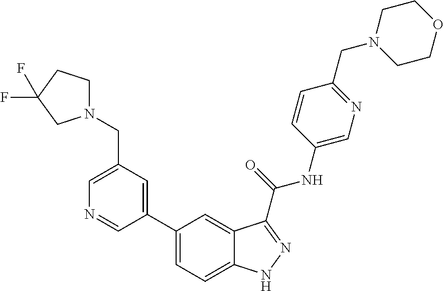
C1(CN2CCC(F)(F)C2)=CN=CC(C2=CC=C3C(=C2)C(C(NC2=CN=C(CN4CCOCC4)C=C2)=O)=NN3)=C1
